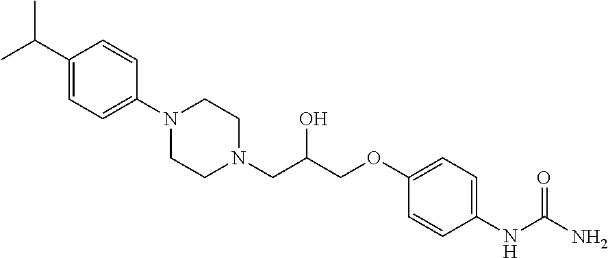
C1(C(C)C)=CC=C(N2CCN(CC(COC3=CC=C(NC(=O)N)C=C3)O)CC2)C=C1
